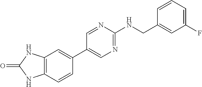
C12=C(C=CC(C3=CN=C(NCC4=CC(F)=CC=C4)N=C3)=C1)NC(=O)N2
